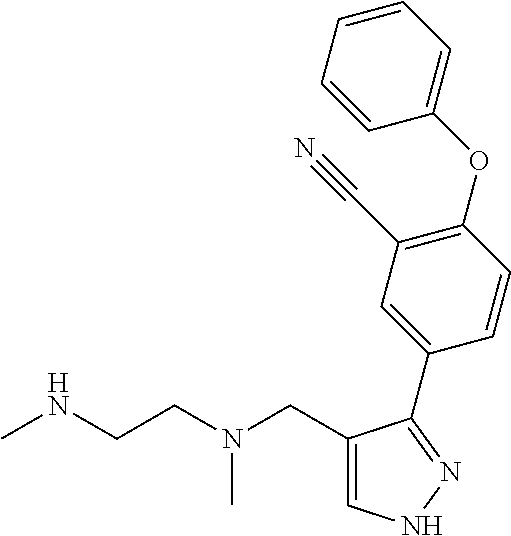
C1=C(CN(CCNC)C)C(C2=CC(C#N)=C(OC3=CC=CC=C3)C=C2)=NN1
